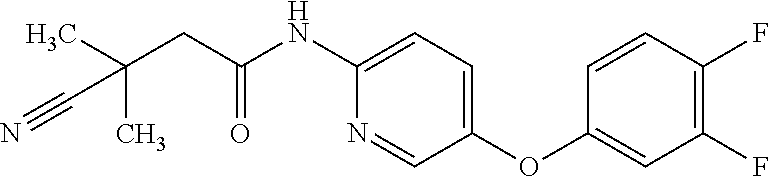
C1(NC(=O)CC(C)(C)C#N)=CC=C(OC2=CC(F)=C(F)C=C2)C=N1
